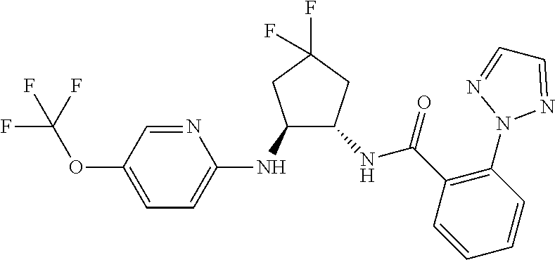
C1(NC2=CC=C(OC(F)(F)F)C=N2)C(NC(C2=C(N3N=CC=N3)C=CC=C2)=O)CC(F)(F)C1
